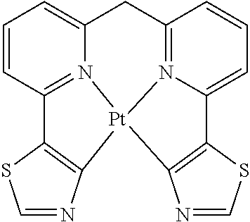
C1=CC2=N3C(=C1)CC1=N4C(=CC=C1)C1=C([Pt]34C3=C2SC=N3)N=CS1
